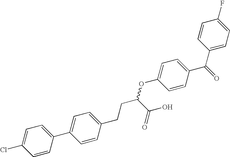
C1=C(C2=CC=C(CCC(OC3=CC=C(C(C4=CC=C(F)C=C4)=O)C=C3)C(O)=O)C=C2)C=CC(Cl)=C1
